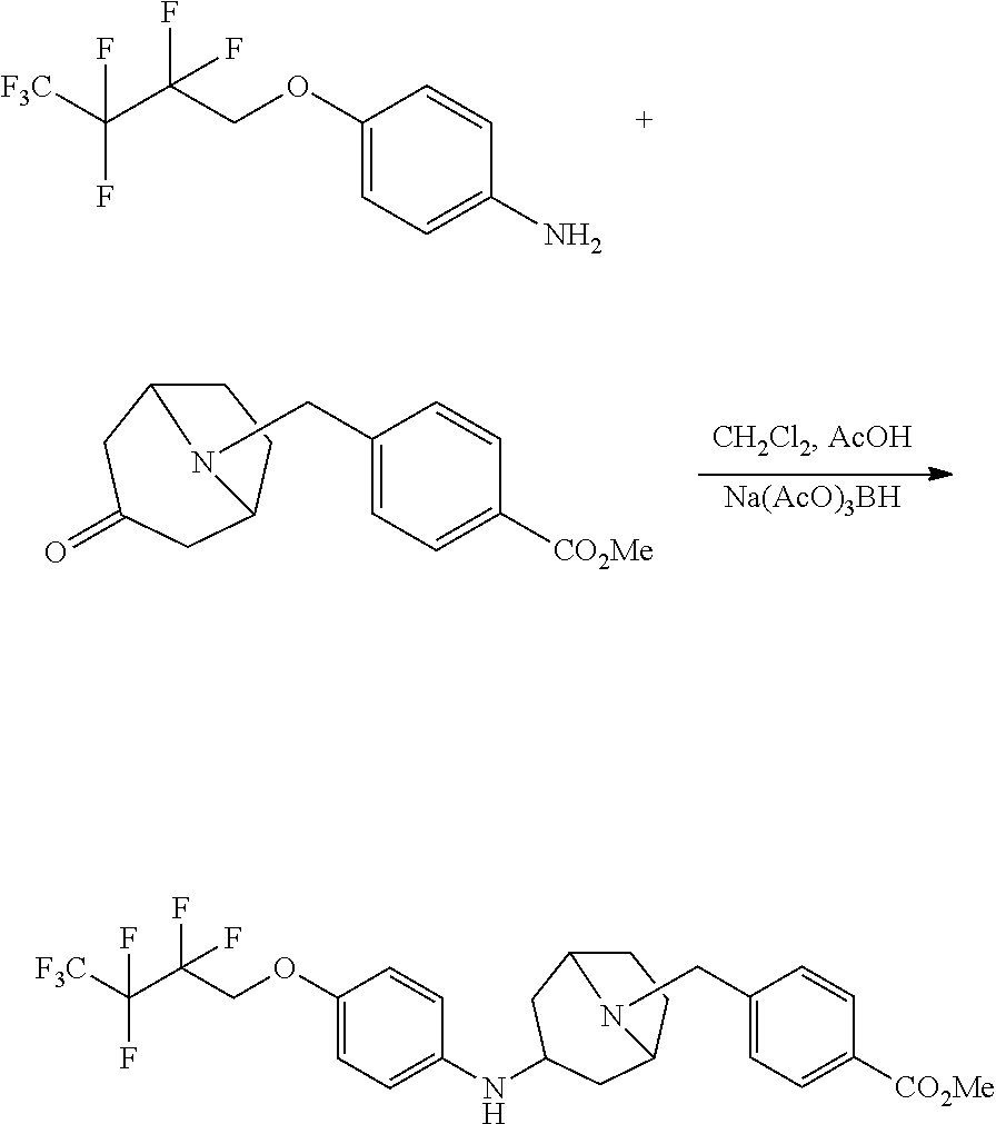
C1(OCC(C([F3C])(F)F)(F)F)=CC=C(N)C=C1.C1C2CC(=O)CC(C1)N2CC1=CC=C([CO2Me])C=C1.[Na(AcO)3BH].C1C2CC(NC3=CC=C(OCC(C([F3C])(F)F)(F)F)C=C3)CC(C1)N2CC1=CC=C([CO2Me])C=C1
